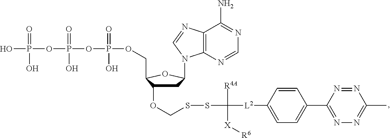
OP(OP(OP(OCC1C(OCSSC([L2]C2=CC=C(C3=NN=C(C)N=N3)C=C2)([R4A])[X][R6])CC(N2C3=C(C(N)=NC=N3)N=C2)O1)(=O)O)(=O)O)(=O)O
